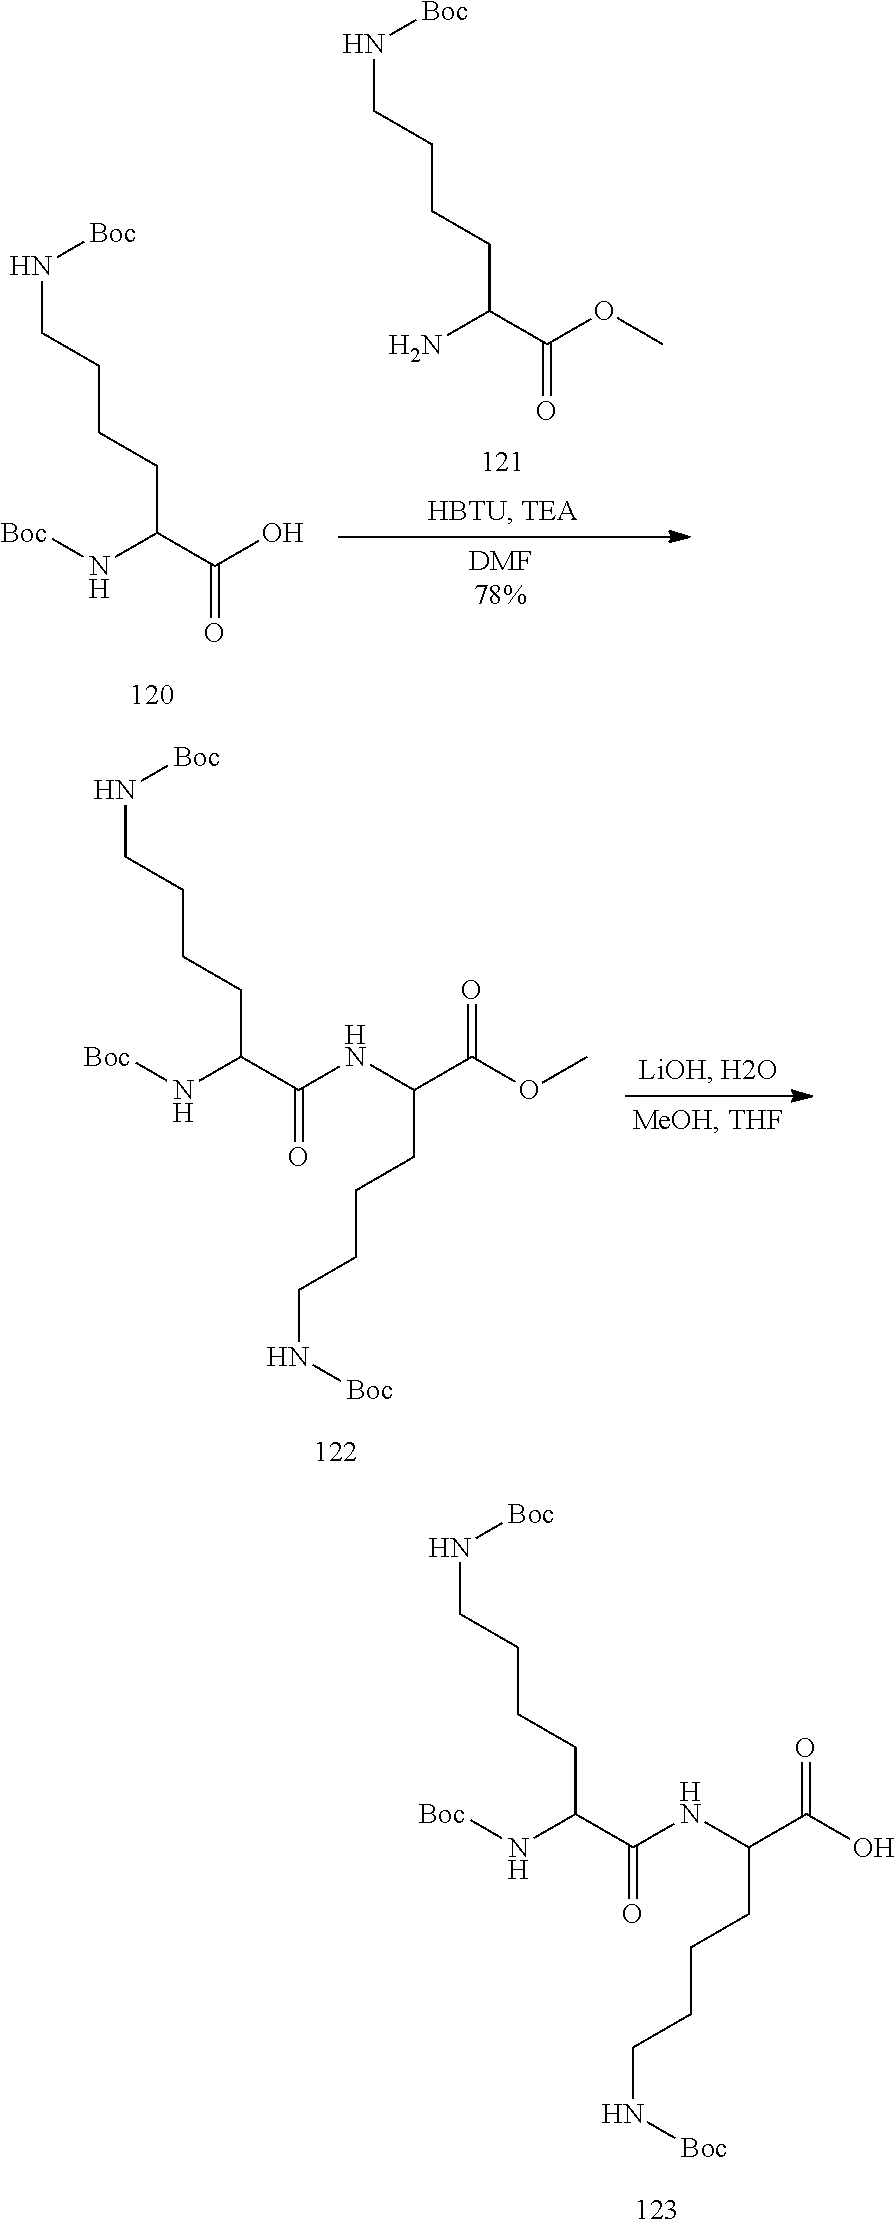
[Boc]NC(C(NC(C(OC)=O)CCCCN[Boc])=O)CCCCN[Boc].[Boc]NC(C(NC(C(O)=O)CCCCN[Boc])=O)CCCCN[Boc].[Boc]NC(C(O)=O)CCCCN[Boc].[DMF78%].NC(C(OC)=O)CCCCN[Boc]
